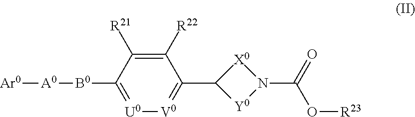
[U0]1=C([B0][A0][Ar0])C([R21])=C([R22])C(C2[Y0]N(C(=O)O[R23])[X0]2)=[V0]1
